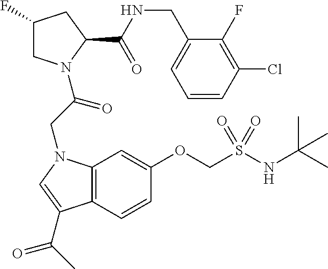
C12=C(C=CC(OCS(NC(C)(C)C)(=O)=O)=C1)C(C(C)=O)=CN2CC(=O)N1CC(F)CC1C(NCC1=CC=CC(Cl)=C1F)=O
